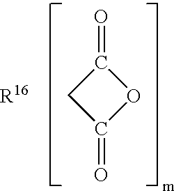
C1C(=O)OC1=O.[R16]
